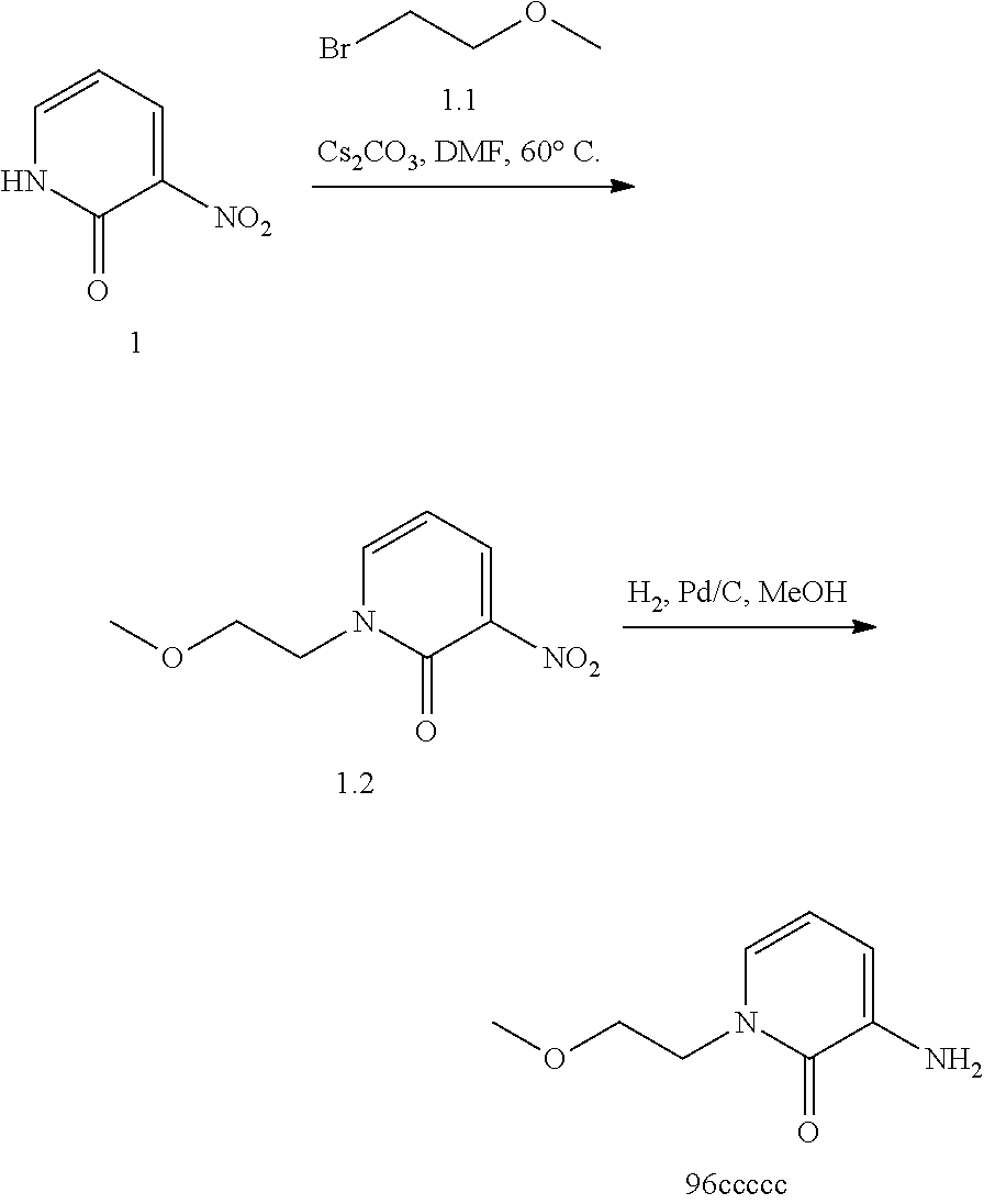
C1=CC=C([NO2])C(=O)N1.BrCCOC.C1=CC=C([NO2])C(=O)N1CCOC.C1=CC=C(N)C(=O)N1CCOC
